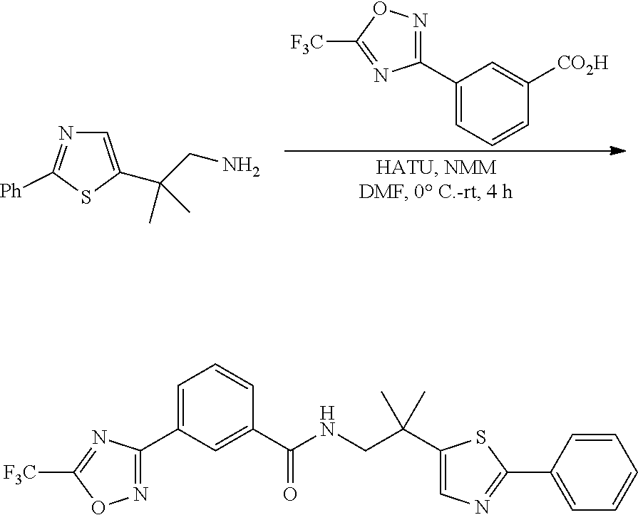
C1(C2=NOC([F3C])=N2)=CC=CC([CO2H])=C1.C1=C(C(CN)(C)C)SC([Ph])=N1.C1(C2=NOC([F3C])=N2)=CC=CC(C(NCC(C2=CN=C(C3=CC=CC=C3)S2)(C)C)=O)=C1
